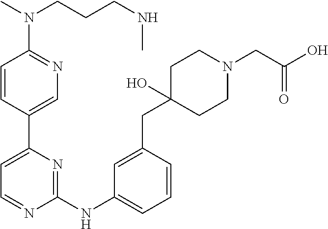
C1=CC(C2=CC=NC(NC3=CC=CC(CC4(O)CCN(CC(=O)O)CC4)=C3)=N2)=CN=C1N(C)CCCNC
